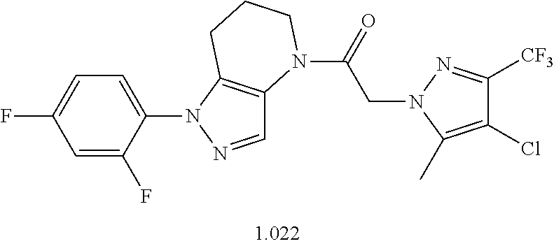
C1=C(N2N=CC3=C2CCCN3C(=O)CN2C(C)=C(Cl)C([CF3])=N2)C(F)=CC(F)=C1
